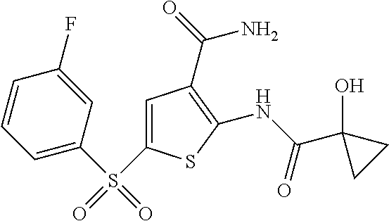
C1(NC(=O)C2(O)CC2)=C(C(=O)N)C=C(S(=O)(C2=CC=CC(F)=C2)=O)S1
